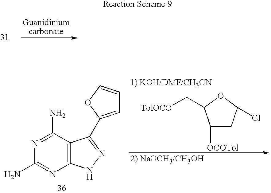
C1([OCOTol])CC(Cl)OC1C[TolOCO].N1=C(N)C2=C(N=C1N)NN=C2C1=CC=CO1
